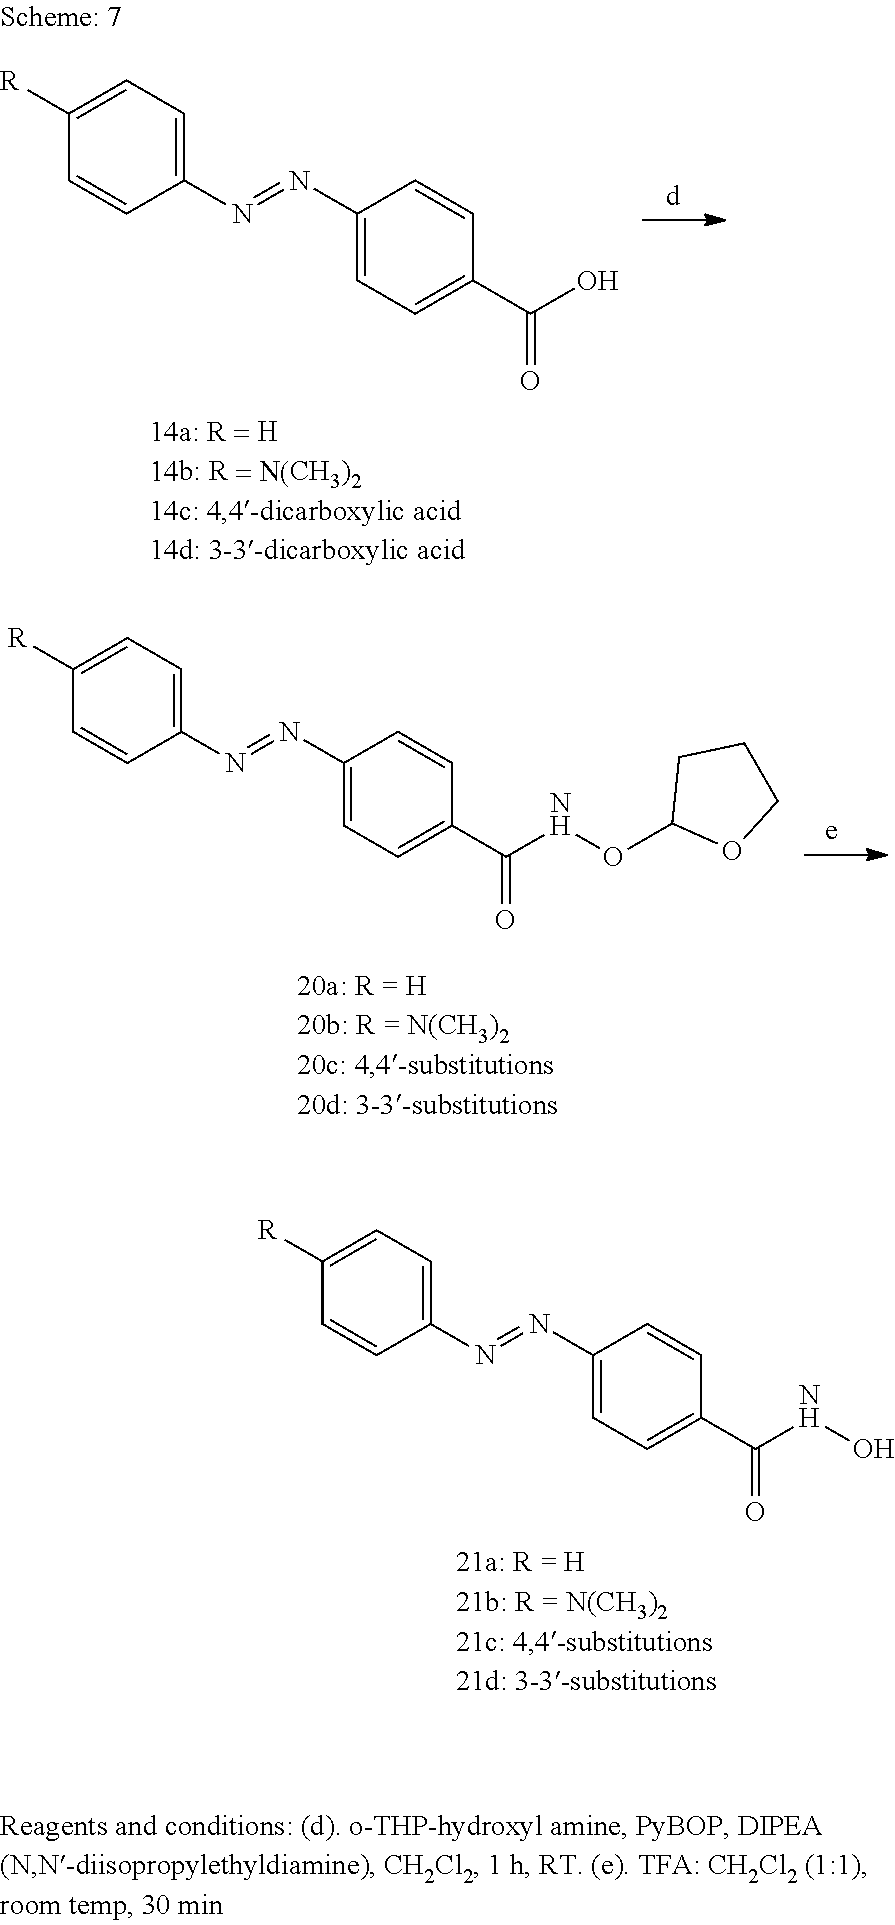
C1([R])=CC=C(N=NC2=CC=C(C(NOC3OCCC3)=O)C=C2)C=C1.C1([R])=CC=C(N=NC2=CC=C(C(NO)=O)C=C2)C=C1.C1([R])=CC=C(N=NC2=CC=C(C(=O)O)C=C2)C=C1
